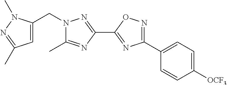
N1(CC2=CC(C)=NN2C)C(C)=NC(C2=NC(C3=CC=C([OCF3])C=C3)=NO2)=N1
